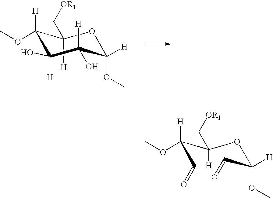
O(C(C=O)([H])OC)C(C([H])(OC)C=O)([H])C[OR1].O1C([H])(OC)C([H])(O)C([H])(O)C([H])(OC)C1([H])C[OR1]
